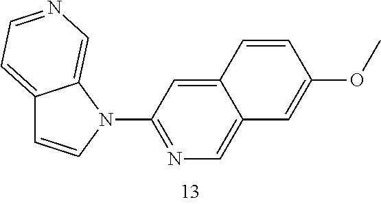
C12=CC(N3C4=CN=CC=C4C=C3)=NC=C1C=C(OC)C=C2
